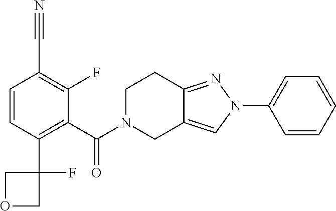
C1=CC(C2(F)COC2)=C(C(N2CC3=CN(C4=CC=CC=C4)N=C3CC2)=O)C(F)=C1C#N
